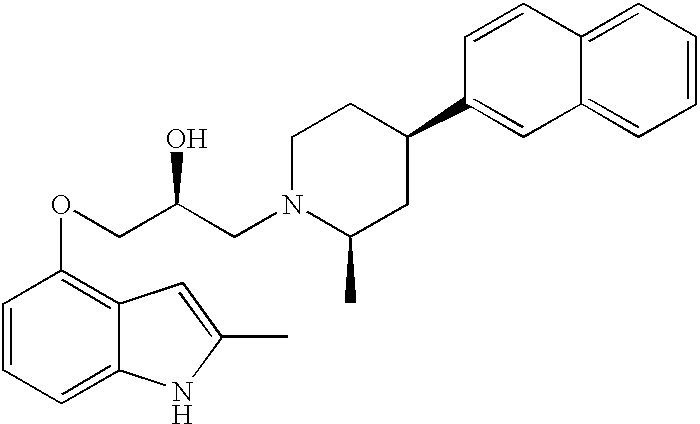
C1=CC=C2C(=C1OCC(CN1C(C)CC(C3=CC4=CC=CC=C4C=C3)CC1)O)C=C(C)N2
